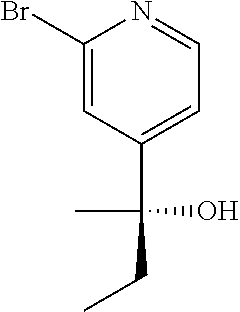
C1(Br)=CC(C(C)(O)CC)=CC=N1
